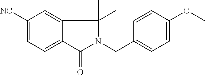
C1(=O)N(CC2=CC=C(OC)C=C2)C(C)(C)C2=CC([NC])=CC=C12
